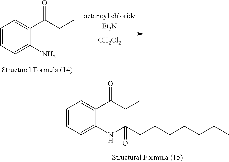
[CH2Cl2].C1=CC=C(N)C(C(CC)=O)=C1.C1=CC=C(NC(=O)CCCCCCC)C(C(CC)=O)=C1
